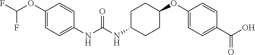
C1(OC(F)F)=CC=C(NC(NC2CCC(OC3=CC=C(C(O)=O)C=C3)CC2)=O)C=C1
